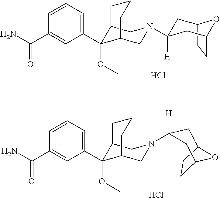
Cl.C12CCC(CC(N3CC4C(OC)(C5=CC=CC(C(N)=O)=C5)C(C3)CCC4)([H])C1)O2.Cl.C12C(OC)(C3=CC=CC(C(N)=O)=C3)C(CN(C3([H])CC4CCC(C3)O4)C1)CCC2
